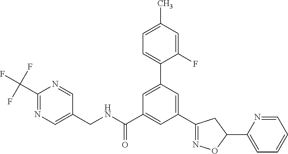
C1(CNC(=O)C2=CC(C3=NOC(C4=CC=CC=N4)C3)=CC(C3=CC=C(C)C=C3F)=C2)=CN=C(C(F)(F)F)N=C1
